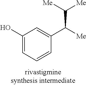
C1(O)=CC=CC(C([Me])C([Me])[Me])=C1
